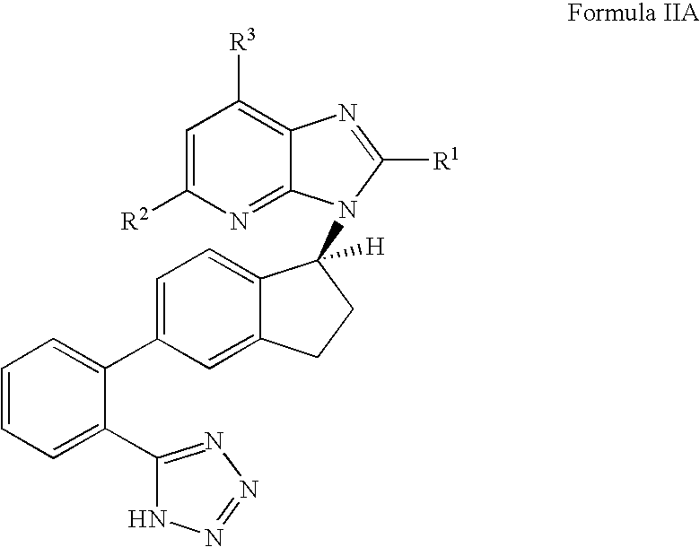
C1=C(C2=CC=CC=C2C2=NN=NN2)C=C2C(=C1)C(N1C3=NC([R2])=CC([R3])=C3N=C1[R1])([H])CC2
